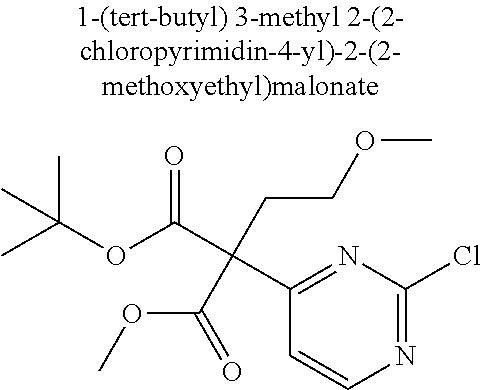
C1(C(C(OC(C)(C)C)=O)(CCOC)C(=O)OC)=NC(Cl)=NC=C1
